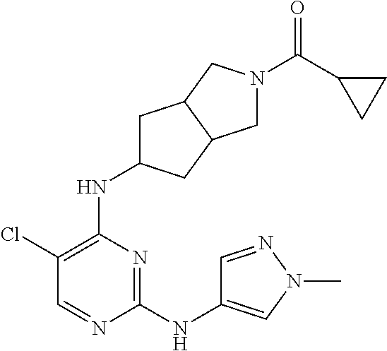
C1(NC2=CN(C)N=C2)=NC(NC2CC3C(C2)CN(C(C2CC2)=O)C3)=C(Cl)C=N1
